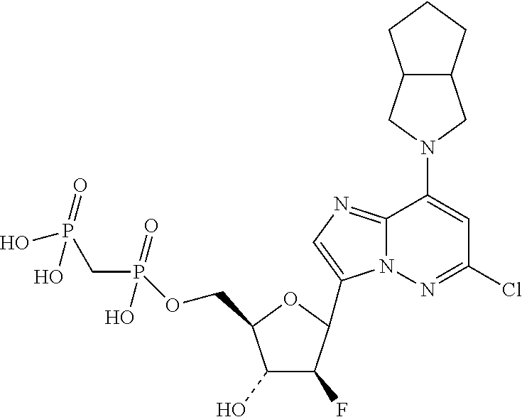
C1(O)C(F)C(C2=CN=C3N2N=C(Cl)C=C3N2CC3C(C2)CCC3)OC1COP(CP(O)(O)=O)(O)=O
